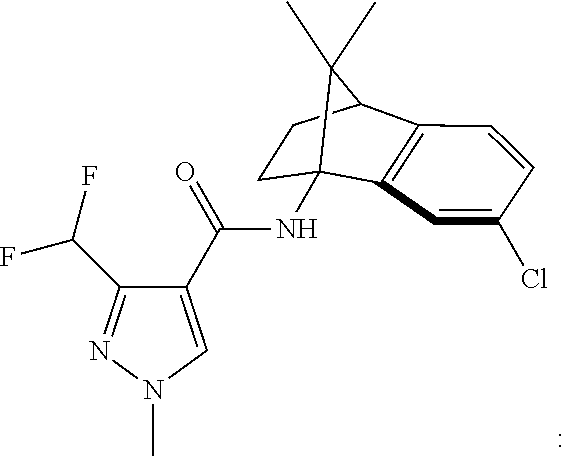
N(C12C3=C(C=CC(Cl)=C3)C(CC1)C2(C)C)C(=O)C1=CN(C)N=C1C(F)F
